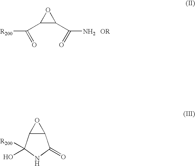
[R200]C(=O)C1OC1C(=O)N.[OR].C12C(C(O)([R200])NC1=O)O2
